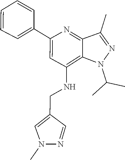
C(C)(C)N1C2=C(NCC3=CN(C)N=C3)C=C(C3=CC=CC=C3)N=C2C(C)=N1
